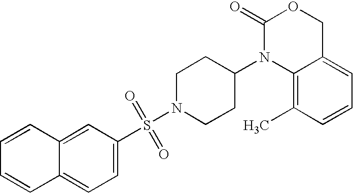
C1(=O)N(C2CCN(S(=O)(=O)C3=CC=C4C(=C3)C=CC=C4)CC2)C2=C(C)C=CC=C2CO1
